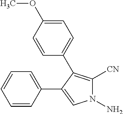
C1=CC(C2=CN(N)C([CN])=C2C2=CC=C(OC)C=C2)=CC=C1
